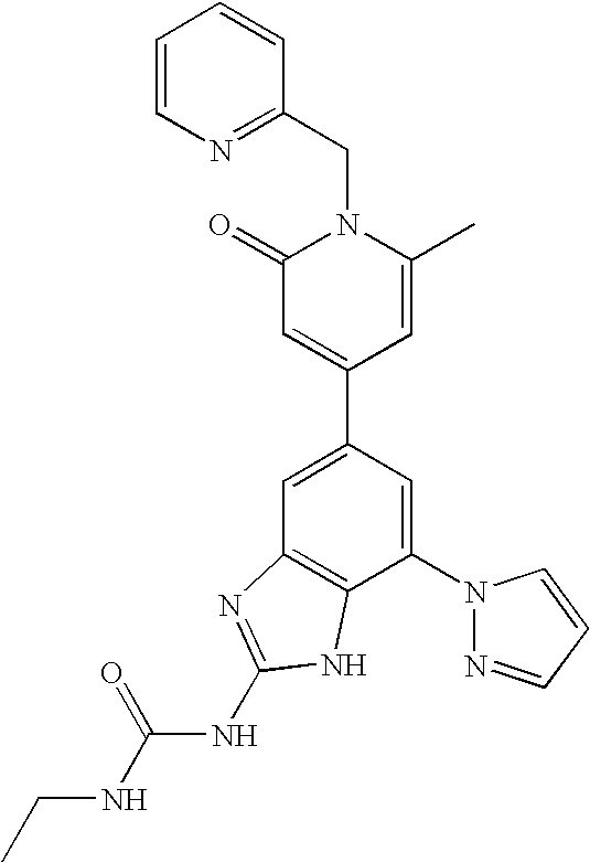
C1=C(C2=CC(=O)N(CC3=NC=CC=C3)C(C)=C2)C=C(N2N=CC=C2)C2=C1N=C(NC(NCC)=O)N2
